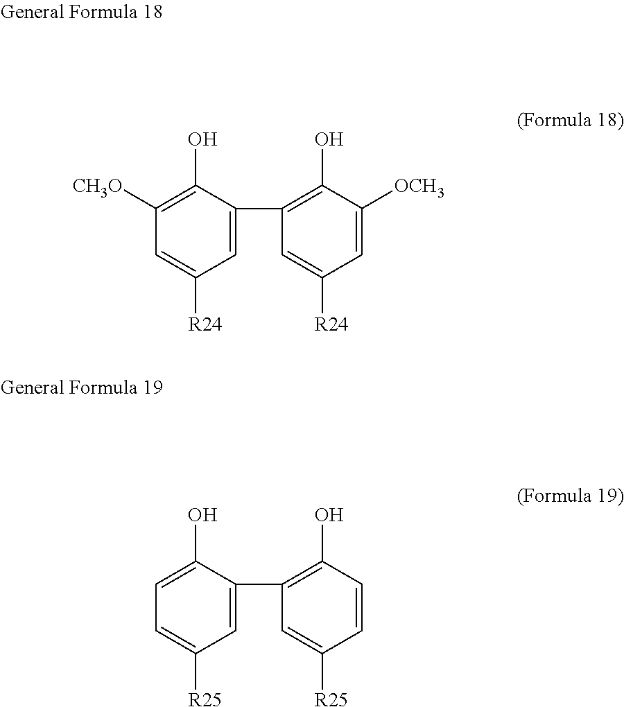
C1=C(C2=C(O)C([OCH3])=CC([R24])=C2)C(O)=C([CH3O])C=C1[R24].C1=C(C2=C(O)C=CC([R25])=C2)C(O)=CC=C1[R25]
